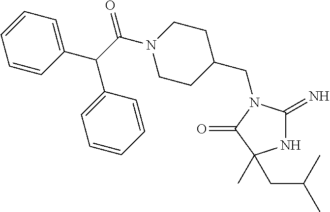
N1C(=N)N(CC2CCN(C(=O)C(C3=CC=CC=C3)C3=CC=CC=C3)CC2)C(=O)C1(CC(C)C)C
